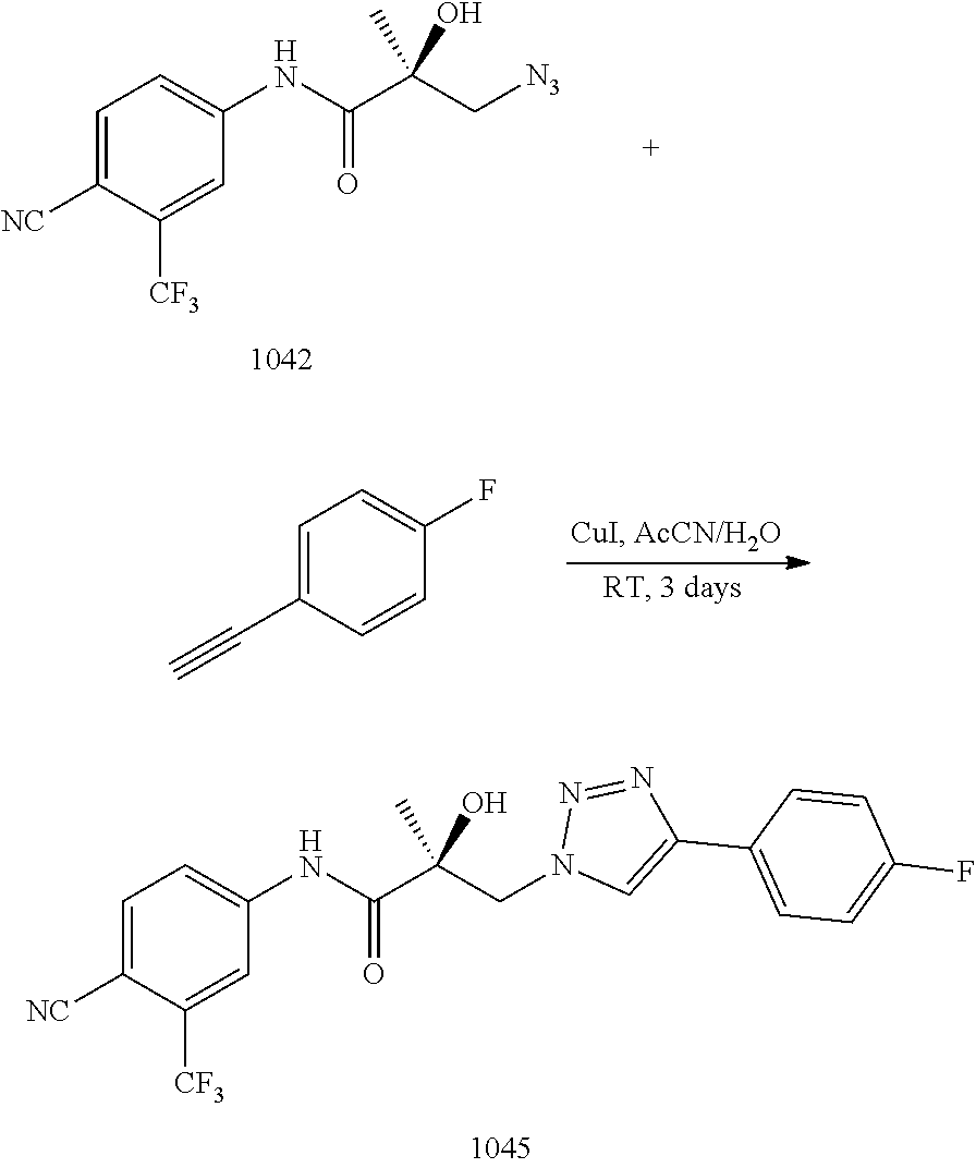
C1=C(C#C)C=CC(F)=C1.O=C(C(C[N3])(C)O)NC1=CC=C([NC])C([CF3])=C1.O=C(C(CN1C=C(C2=CC=C(F)C=C2)N=N1)(C)O)NC1=CC=C([NC])C([CF3])=C1
